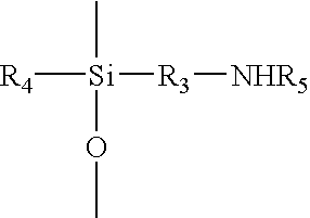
[R4][Si](C)(OC)[R3][NHR5]
